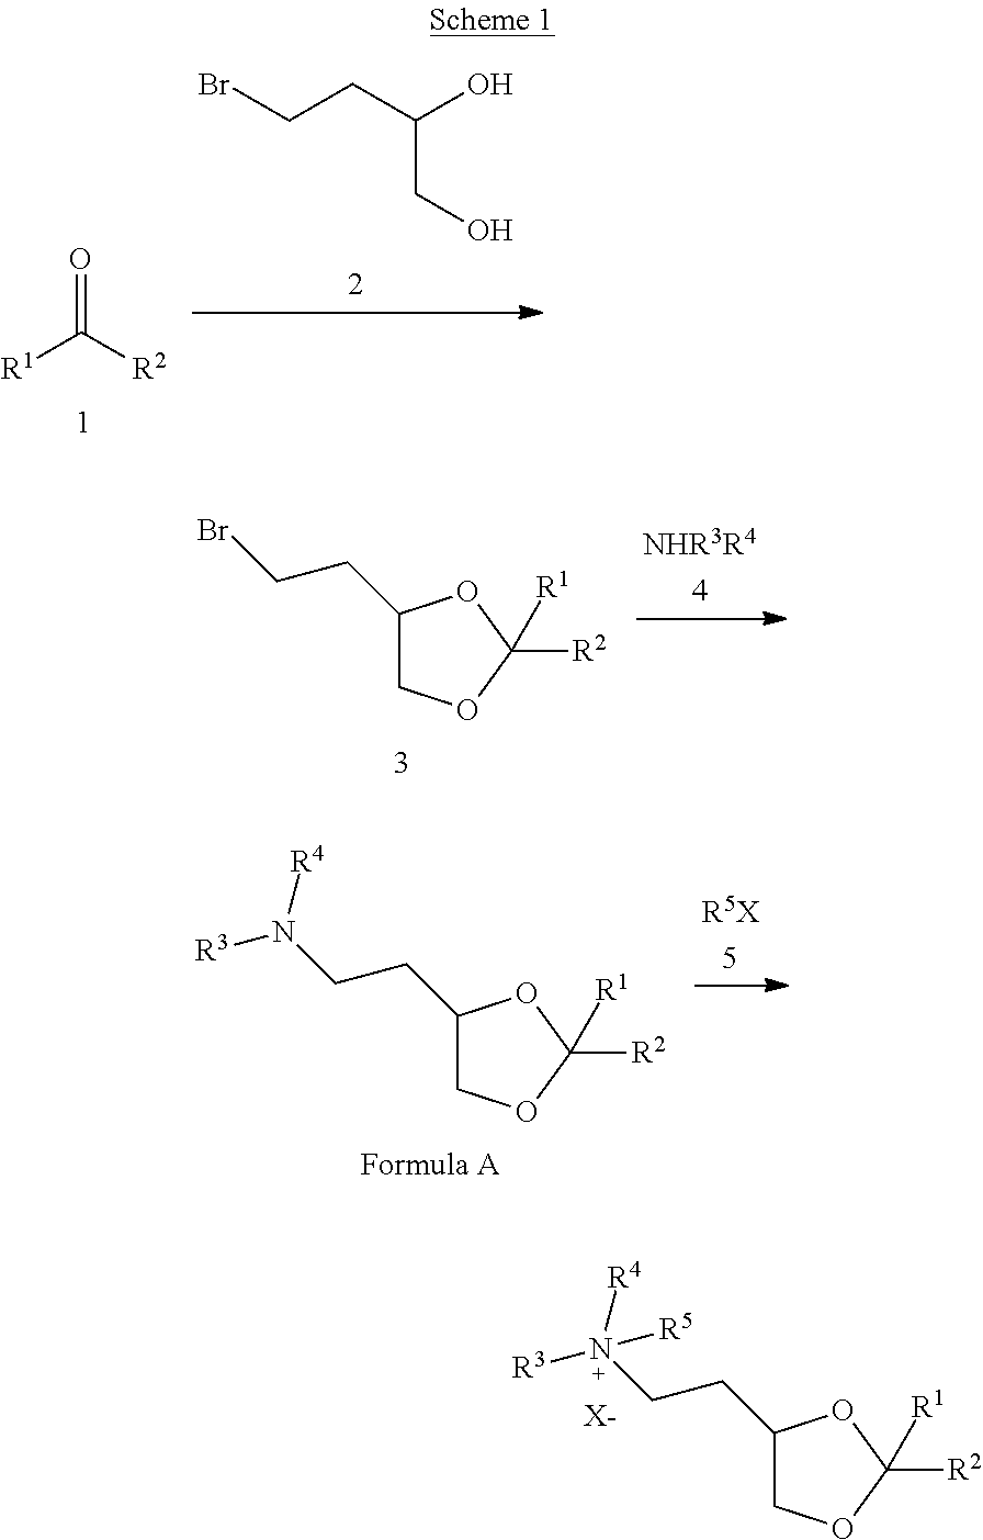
[R1]C([R2])=O.C(CC(O)CO)Br.C1(CCBr)COC([R2])([R1])O1.C1(CCN([R3])[R4])COC([R2])([R1])O1.C1(CCN([R3])([R4])[R5])COC([R2])([R1])O1.[X-]
